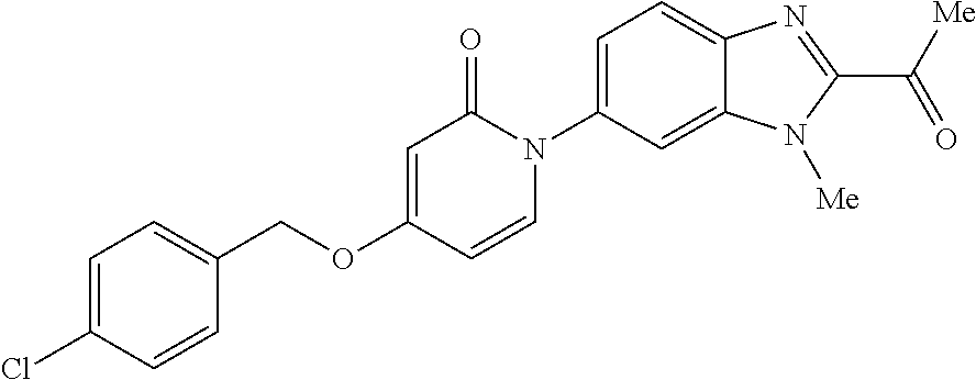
C1(COC2=CC(=O)N(C3=CC=C4C(=C3)N([Me])C(C([Me])=O)=N4)C=C2)=CC=C(Cl)C=C1
